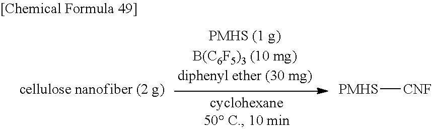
[PMHS][CNF]
